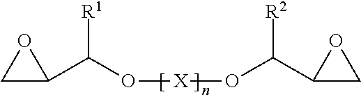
C1C(C(O[X]OC(C2CO2)[R2])[R1])O1
